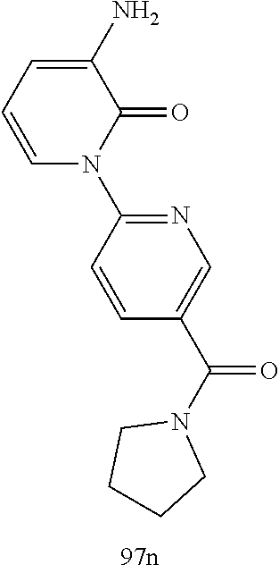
C1(N)=CC=CN(C2=NC=C(C(N3CCCC3)=O)C=C2)C1=O
